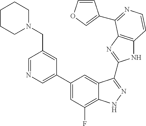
C1=C(C2=CC(F)=C3C(=C2)C(C2=NC4=C(N2)C=CN=C4C2=COC=C2)=NN3)C=C(CN2CCCCC2)C=N1
